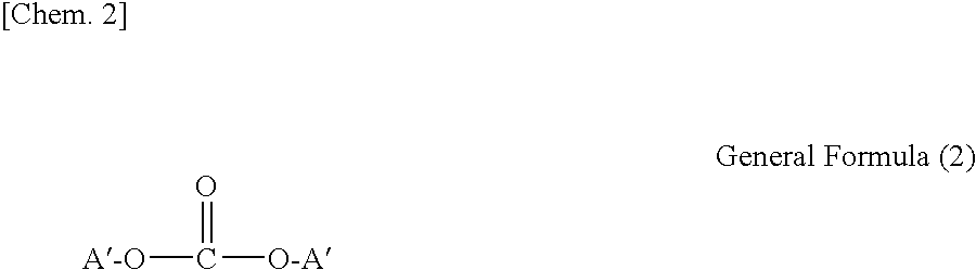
[A-O]C(=O)[O-A]
